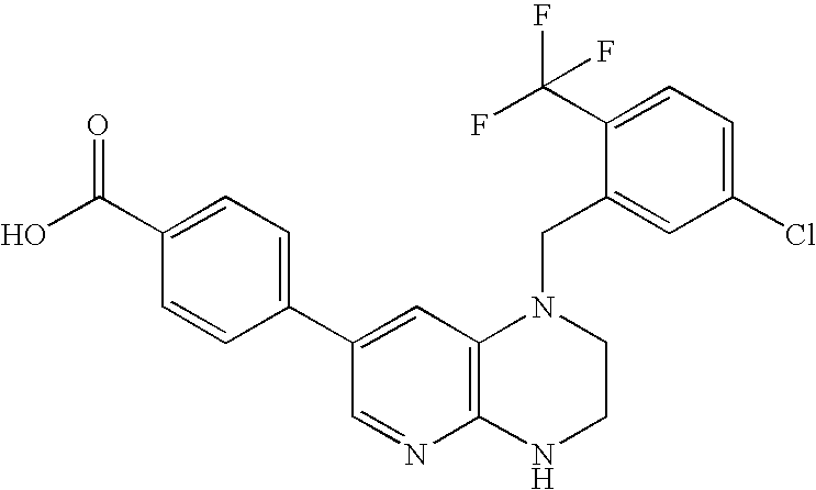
C12=C(NCCN1CC1=CC(Cl)=CC=C1C(F)(F)F)N=CC(C1=CC=C(C(O)=O)C=C1)=C2
